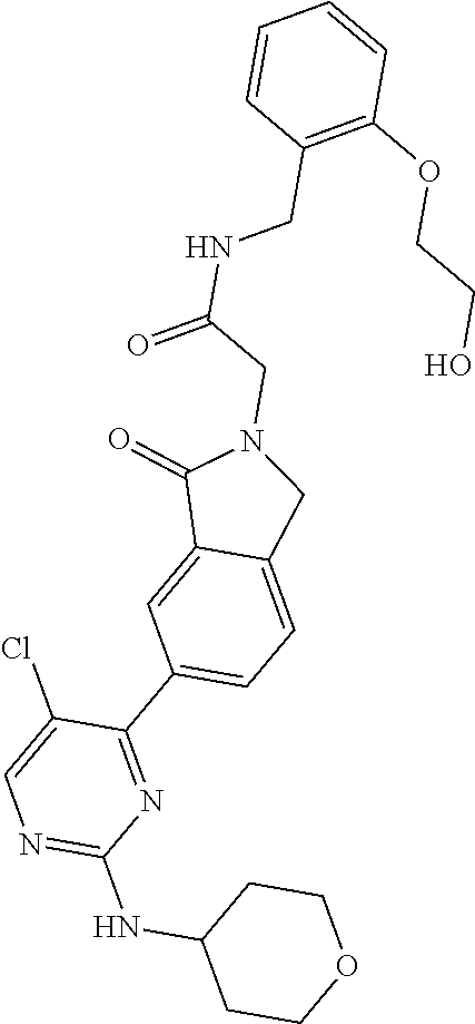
C1CC(NC2=NC=C(Cl)C(C3=CC=C4C(=C3)C(=O)N(CC(NCC3=C(OCCO)C=CC=C3)=O)C4)=N2)CCO1
